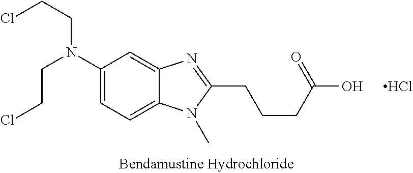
ClCCN(C1=CC=C2C(=C1)N=C(CCCC(O)=O)N2C)CCCl.Cl
